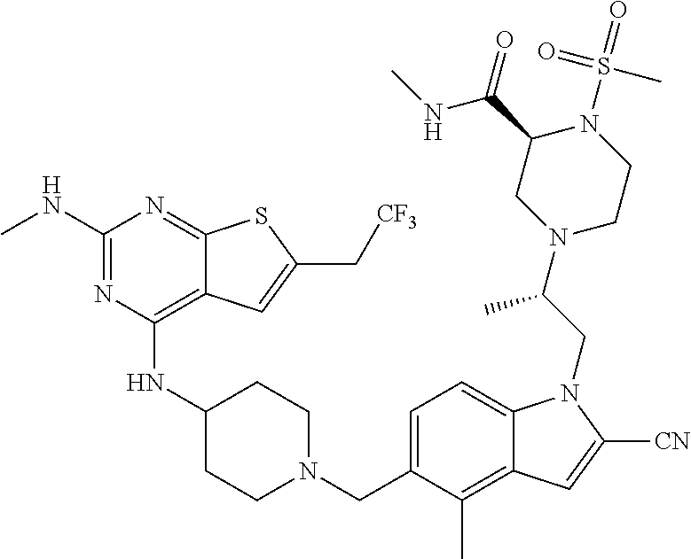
C1=C(CN2CCC(NC3=C4C(=NC(NC)=N3)SC(C[CF3])=C4)CC2)C(C)=C2C(=C1)N(CC(N1CCN(S(C)(=O)=O)C(C(NC)=O)C1)C)C([CN])=C2
